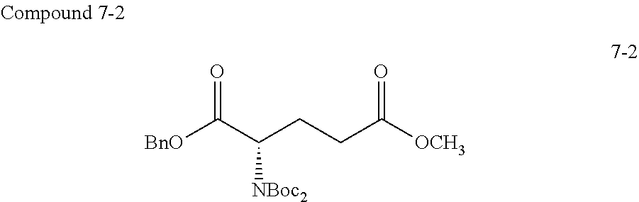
O=C(C(CCC([OCH3])=O)[NBoc2])[BnO]
